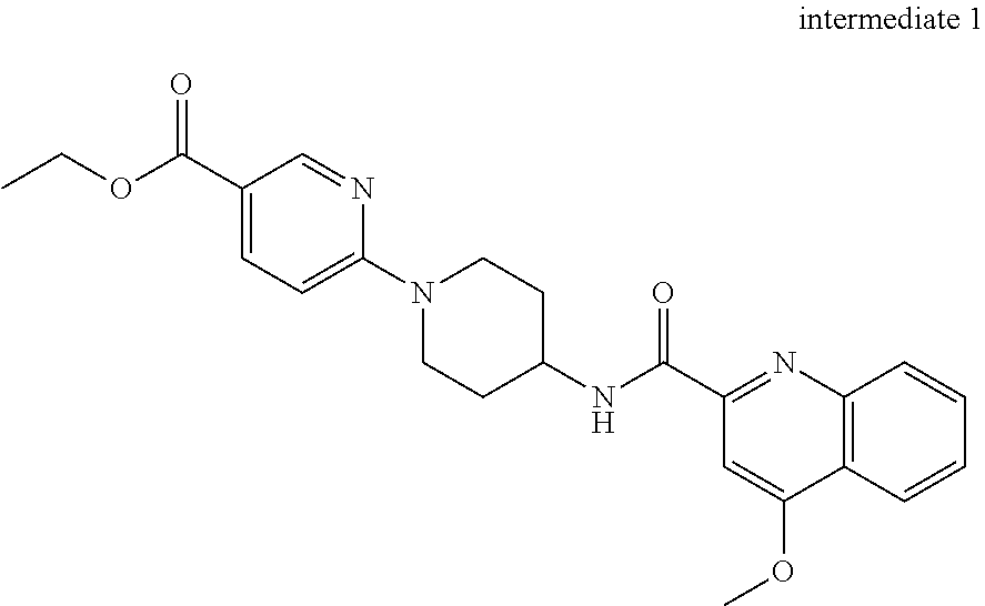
C1(C(OCC)=O)=CC=C(N2CCC(NC(C3=NC4=C(C(OC)=C3)C=CC=C4)=O)CC2)N=C1
